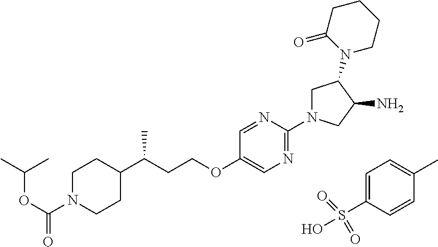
N1(C(OC(C)C)=O)CCC(C(CCOC2=CN=C(N3CC(N4CCCCC4=O)C(N)C3)N=C2)C)CC1.C1=C(S(O)(=O)=O)C=CC(C)=C1
